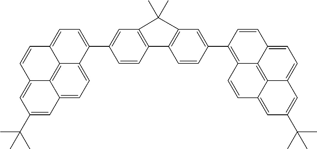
C12=CC=C3C4=C1C(=CC(C(C)(C)C)=C2)C=CC4=CC=C3C1=CC2=C(C=C1)C1=C(C=C(C3=C4C5=C6C(=CC(C(C)(C)C)=CC6=CC=C5C=C3)C=C4)C=C1)C2(C)C
